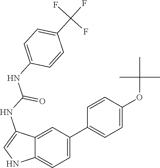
N1C=C(NC(NC2=CC=C(C(F)(F)F)C=C2)=O)C2=CC(C3=CC=C(OC(C)(C)C)C=C3)=CC=C12
